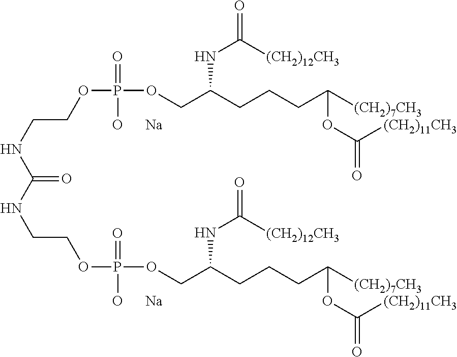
C(NCCOP(OCC(CCCC([(CH2)7CH3])OC(=O)[(CH2)11CH3])NC(=O)[(CH2)12CH3])(=O)[O      Na])(=O)NCCOP(OCC(CCCC([(CH2)7CH3])OC(=O)[(CH2)11CH3])NC(=O)[(CH2)12CH3])(=O)[O      Na]
